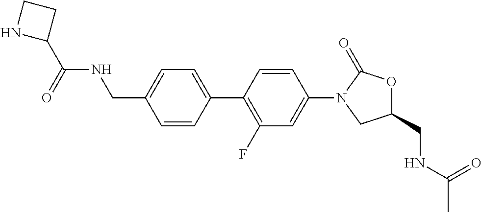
C(C1=CC=C(C2=C(F)C=C(N3CC(CNC(C)=O)OC3=O)C=C2)C=C1)NC(C1CCN1)=O
